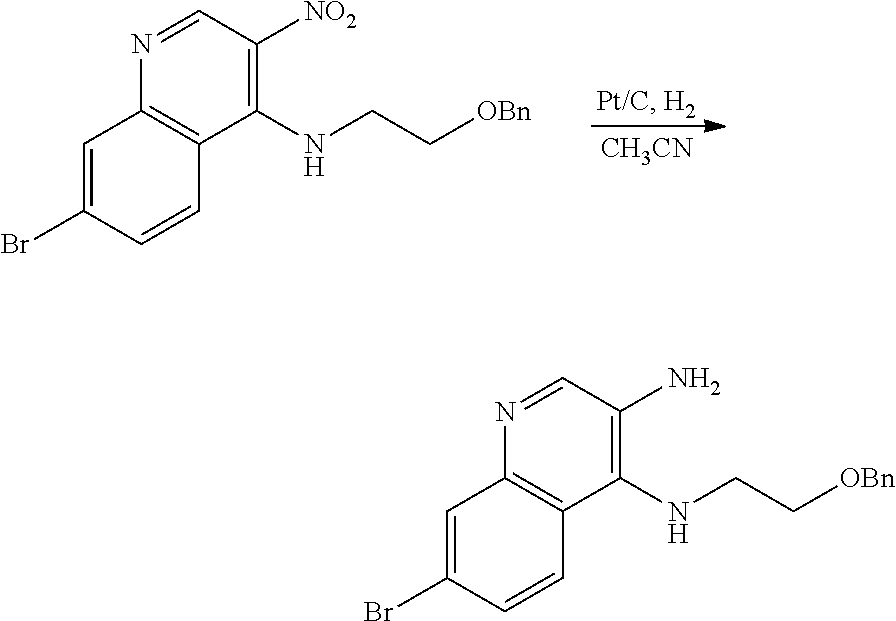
[CH3CN].C1(NCC[OBn])=C([NO2])C=NC2=C1C=CC(Br)=C2.C1(NCC[OBn])=C(N)C=NC2=C1C=CC(Br)=C2
